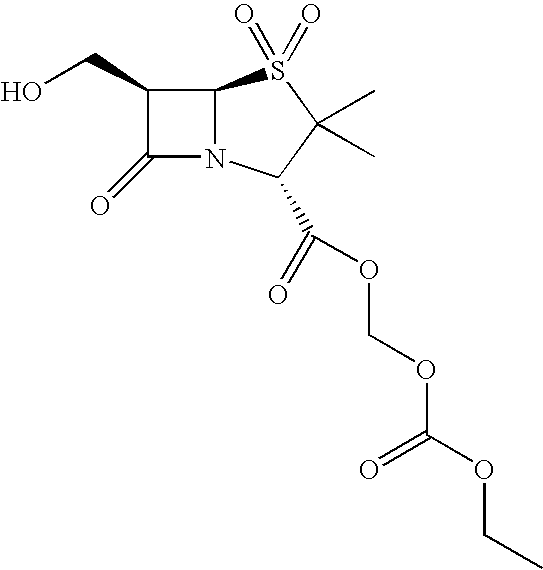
C1(CO)C(=O)N2C1S(=O)(=O)C(C)(C)C2C(=O)OCOC(OCC)=O
